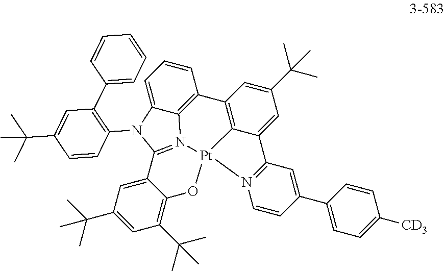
C1=C2C3=C(C=C1)C1=C4C(=CC(C(C)(C)C)=C1)C1=N(C=CC(C5=CC=C([CD3])C=C5)=C1)[Pt]41N3=C(N2C2=C(C3=CC=CC=C3)C=C(C(C)(C)C)C=C2)C2=CC(C(C)(C)C)=CC(C(C)(C)C)=C2O1
